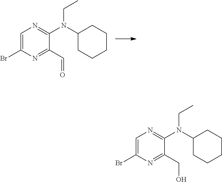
C1=C(Br)N=C(C=O)C(N(C2CCCCC2)CC)=N1.C1=C(Br)N=C(CO)C(N(C2CCCCC2)CC)=N1
